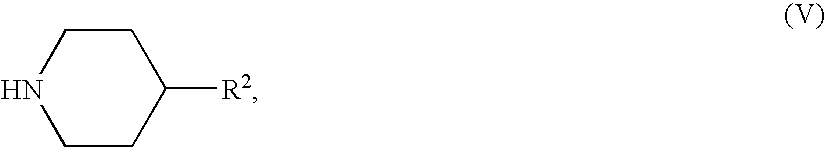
N1CCC([R2])CC1
